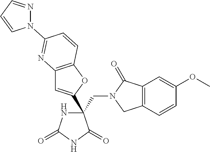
C(C1(C2=CC3=C(O2)C=CC(N2N=CC=C2)=N3)NC(=O)NC1=O)N1CC2=C(C1=O)C=C(OC)C=C2
